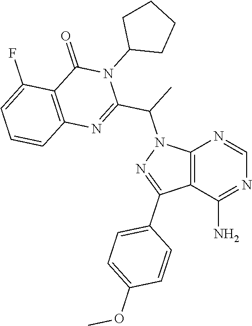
C12=C(C(N)=NC=N1)C(C1=CC=C(OC)C=C1)=NN2C(C)C1=NC2=C(C(=O)N1C1CCCC1)C(F)=CC=C2
